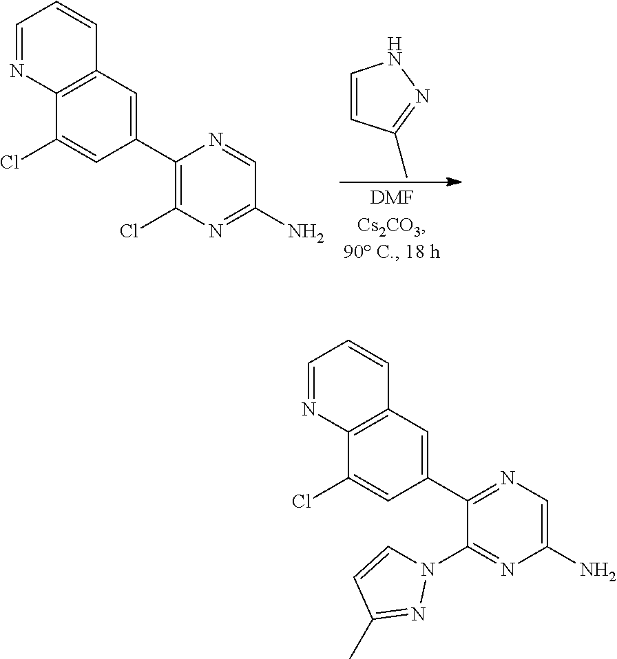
C1(C2=CC3=C(C(Cl)=C2)N=CC=C3)=NC=C(N)N=C1N1C=CC(C)=N1.C1(C2=CC3=C(C(Cl)=C2)N=CC=C3)=C(Cl)N=C(N)C=N1.C1=CC(C)=NN1
